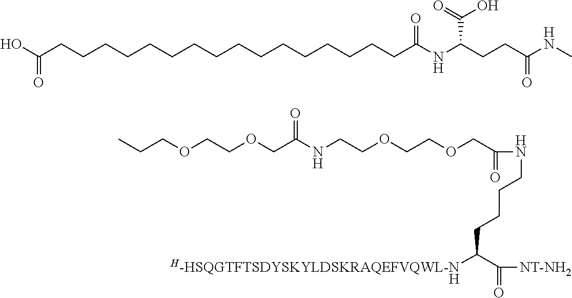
N(CCCCC(C(=O)[NT-NH2])[H-HSQGTFTSDYSKYLDSKRAQEFVQWL-N])C(=O)COCCOCCNC(COCCOCCC)=O.[H].OC(CCCCCCCCCCCCCCCCC(NC(CCC(NC)=O)C(=O)O)=O)=O
